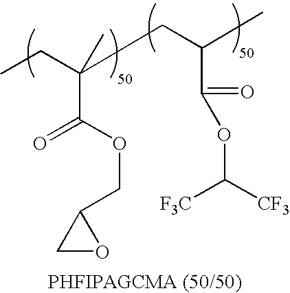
CCC(CC(C)C(=O)OC([CF3])[F3C])(C)C(OCC1CO1)=O
